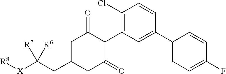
C1C(CC([X][R8])([R7])[R6])CC(=O)C(C2=C(Cl)C=CC(C3=CC=C(F)C=C3)=C2)C1=O
